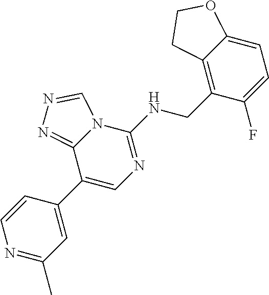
N1=C(C)C=C(C2=CN=C(NCC3=C4C(=CC=C3F)OCC4)N3C2=NN=C3)C=C1
